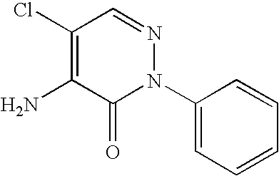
C1(N2N=CC(Cl)=C(N)C2=O)=CC=CC=C1
